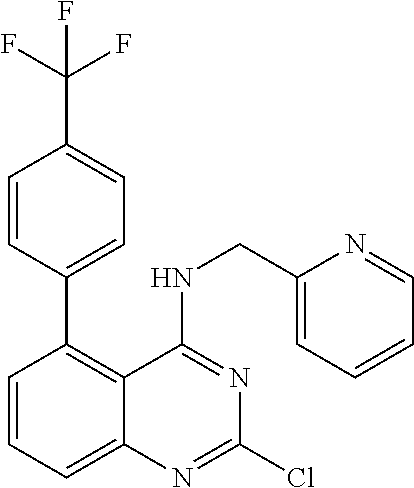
C1=CC(C(F)(F)F)=CC=C1C1=C2C(=CC=C1)N=C(Cl)N=C2NCC1=CC=CC=N1
